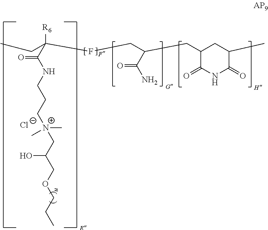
C1(=O)NC(=O)C(C)CC1CC(CFC([R6])(CC)C(NCCC[N+](CC(COCCC)O)(C)C)=O)C(N)=O.[Cl-]
